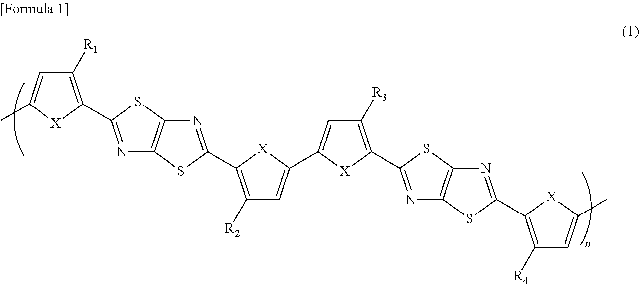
N1=C(C2=C([R1])C=C(C)[X]2)SC2=C1SC(C1=C([R2])C=C(C3=CC([R3])=C(C4=NC5=C(S4)N=C(C4=C([R4])C=C(C)[X]4)S5)[X]3)[X]1)=N2
